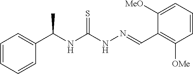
C1(C(NC(NN=CC2=C([OMe])C=CC=C2[MeO])=S)C)=CC=CC=C1
